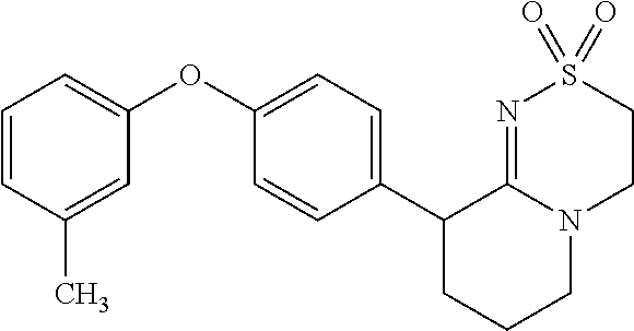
C1(C2CCCN3C2=NS(=O)(=O)CC3)=CC=C(OC2=CC=CC(C)=C2)C=C1
